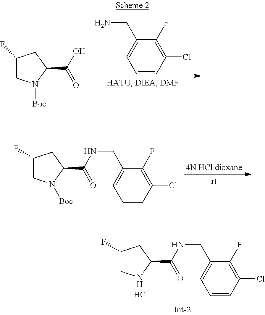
C1=CC(Cl)=C(F)C(CN)=C1.C1(F)CN([Boc])C(C(O)=O)C1.C1=CC(Cl)=C(F)C(CNC(C2N([Boc])CC(F)C2)=O)=C1.C1=CC(Cl)=C(F)C(CNC(C2NCC(F)C2)=O)=C1.Cl
